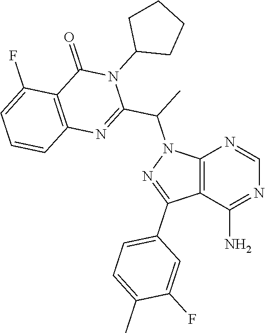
C12=C(C(N)=NC=N1)C(C1=CC=C(C)C(F)=C1)=NN2C(C1=NC2=C(C(=O)N1C1CCCC1)C(F)=CC=C2)C
